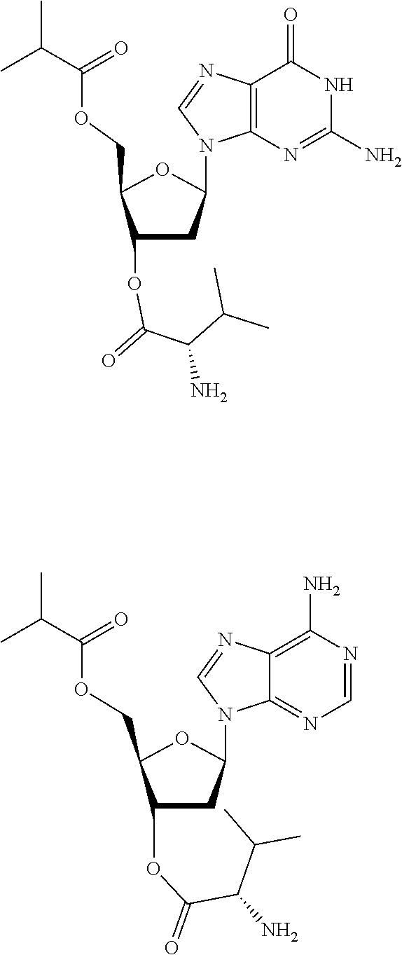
C1(OC(C(C(C)C)N)=O)CC(N2C3=C(N=C2)C(=O)NC(N)=N3)OC1COC(C(C)C)=O.C1(OC(C(C(C)C)N)=O)CC(N2C3=NC=NC(N)=C3N=C2)OC1COC(C(C)C)=O
